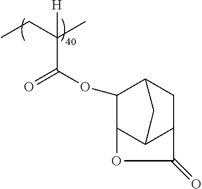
CCC(C)([H])C(OC1C2C3C(CC1C3)C(=O)O2)=O
